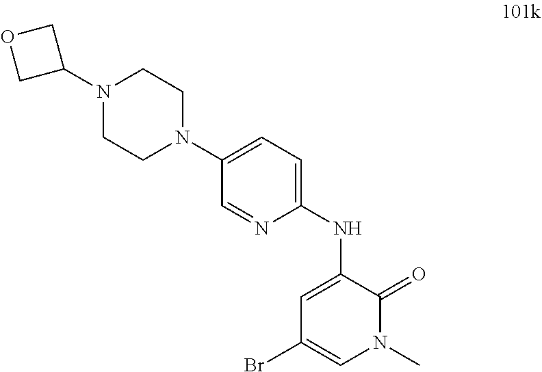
N(C1=CC(Br)=CN(C)C1=O)C1=CC=C(N2CCN(C3COC3)CC2)C=N1
